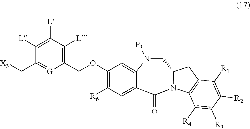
N1([P3])CC2N(C(=O)C3=CC([R6])=C(OCC4=C([L])C([L])=C([L])C(C[X3])=[G]4)C=C13)C1=C(C2)C([R1])=C([R2])C([R3])=C1[R4]
